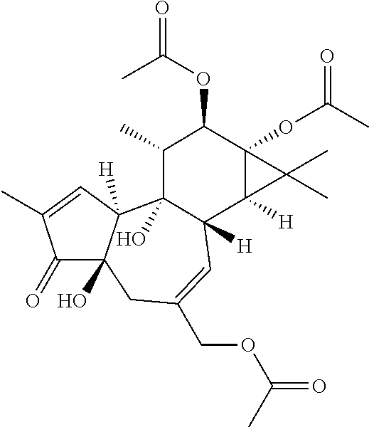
C1(=O)C2(O)C([H])(C=C1C)C1(O)C([H])(C=C(COC(=O)C)C2)C2([H])C(OC(C)=O)(C(OC(=O)C)C1C)C2(C)C
